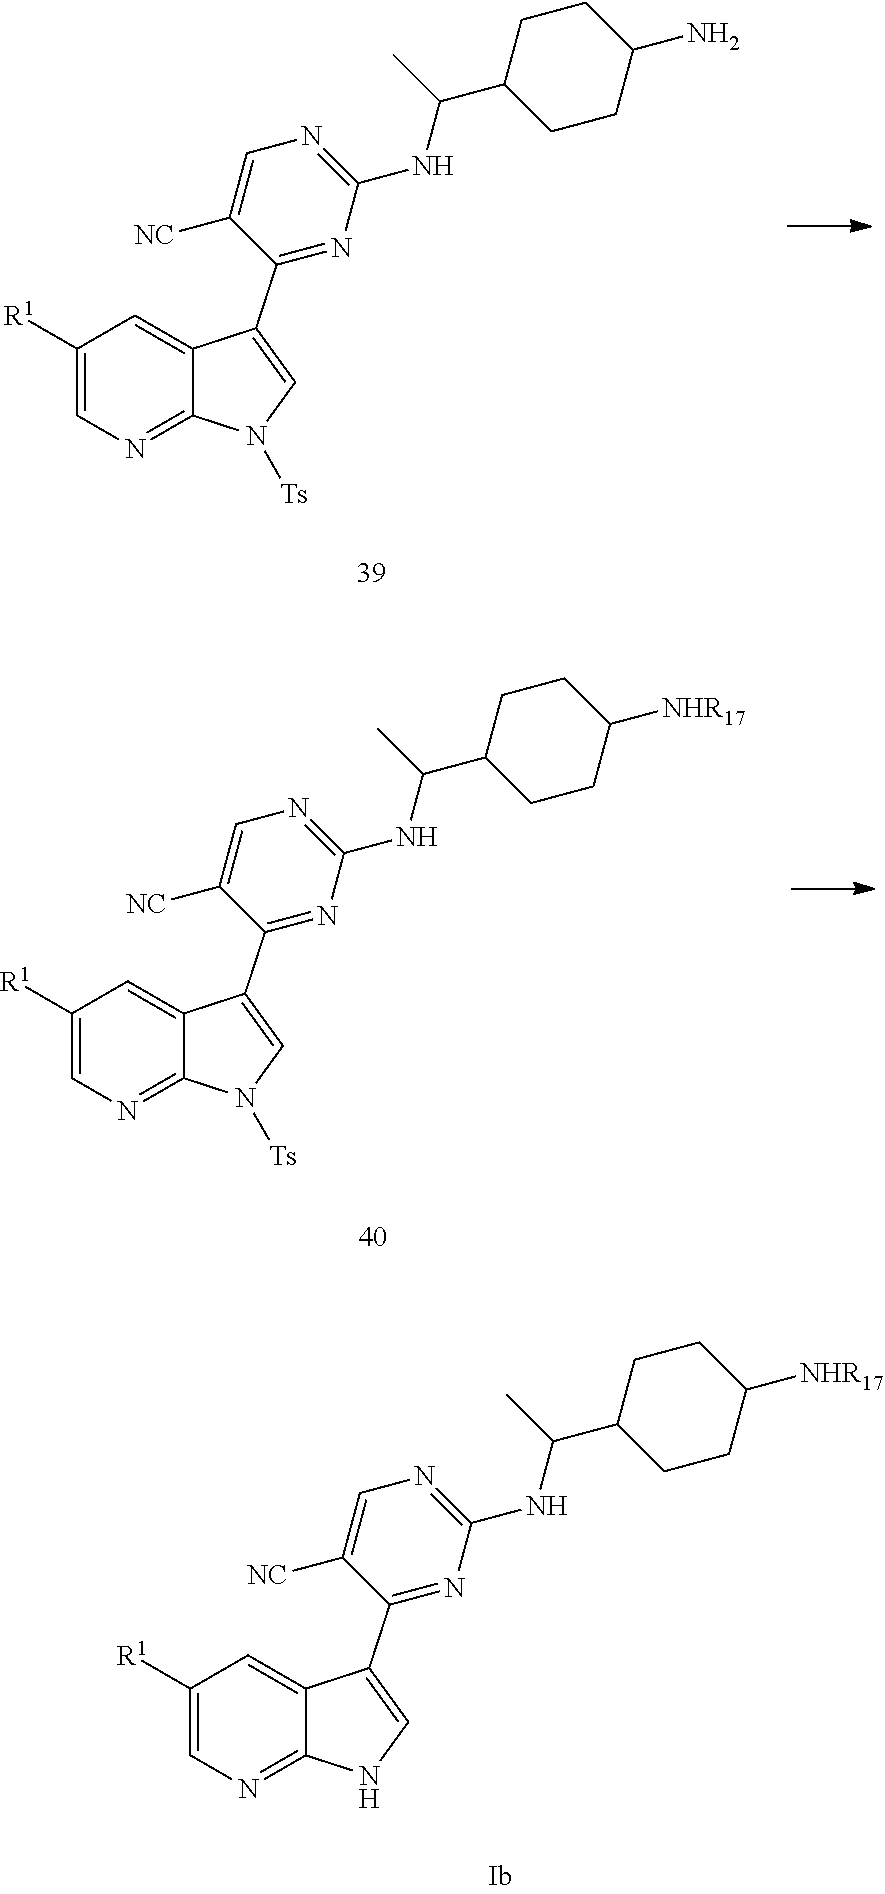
C1([R1])=CN=C2C(=C1)C(C1=NC(NC(C3CCC([NHR17])CC3)C)=NC=C1[NC])=CN2.C1([R1])=CN=C2C(=C1)C(C1=NC(NC(C3CCC(N)CC3)C)=NC=C1[NC])=CN2[Ts].C1([R1])=CN=C2C(=C1)C(C1=NC(NC(C3CCC([NHR17])CC3)C)=NC=C1[NC])=CN2[Ts]
